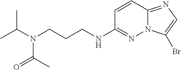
C1(NCCCN(C(C)C)C(=O)C)=NN2C(=NC=C2Br)C=C1
